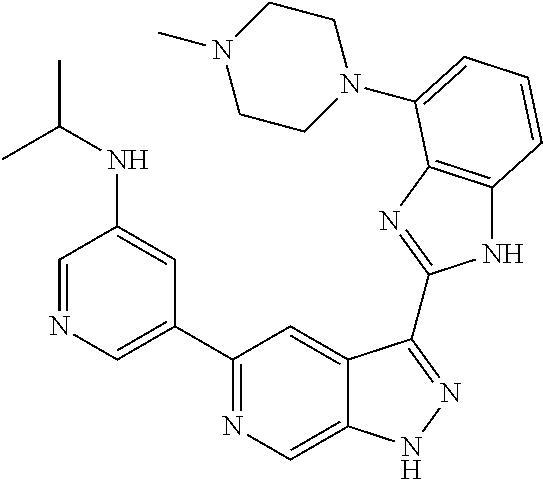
C1=NC=C(C2=NC=C3C(=C2)C(C2=NC4=C(N2)C=CC=C4N2CCN(C)CC2)=NN3)C=C1NC(C)C
